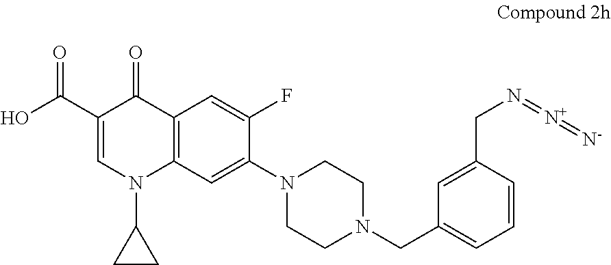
C1(C(O)=O)=CN(C2CC2)C2=C(C1=O)C=C(F)C(N1CCN(CC3=CC=CC(CN=[N+]=[N-])=C3)CC1)=C2
